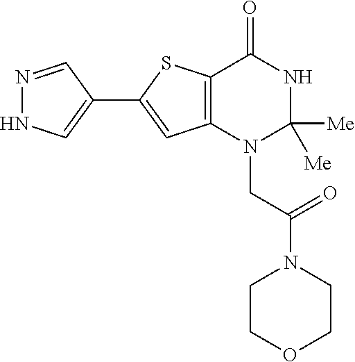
C12=C(C=C(C3=CNN=C3)S1)N(CC(=O)N1CCOCC1)C([Me])([Me])NC2=O
